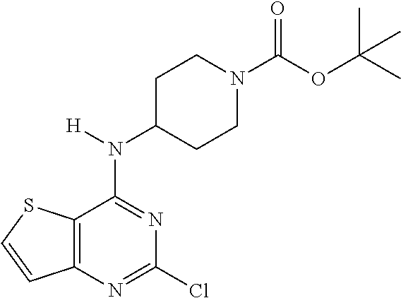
C12=C(N=C(Cl)N=C1N([H])C1CCN(C(OC(C)(C)C)=O)CC1)C=CS2
